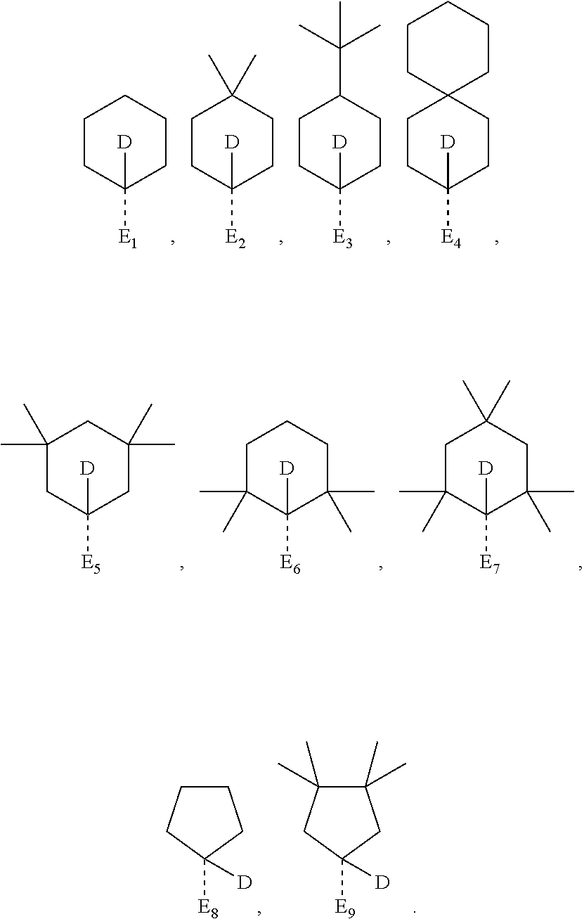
C1CC([D])([E1])CCC1.C1CC([D])([E2])CCC1(C)C.C1CC([D])([E3])CCC1C(C)(C)C.C1CC([D])([E4])CCC12CCCCC2.C1(C)(C)CC([D])([E5])CC(C)(C)C1.C1C(C)(C)C([D])([E6])C(C)(C)CC1.C1C(C)(C)C([D])([E7])C(C)(C)CC1(C)C.C1CCC([E8])([D])C1.C1(C)(C)C(C)(C)CC([E9])([D])C1
